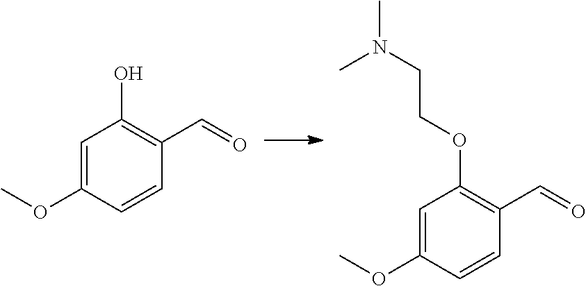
C1(OCCN(C)C)=C(C=O)C=CC(OC)=C1.C1(O)=C(C=O)C=CC(OC)=C1
